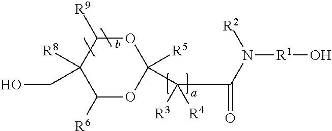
O1C([R9])C([R8])(CO)C([R6])OC1([R5])C(C(=O)N([R1]O)[R2])([R3])[R4]
